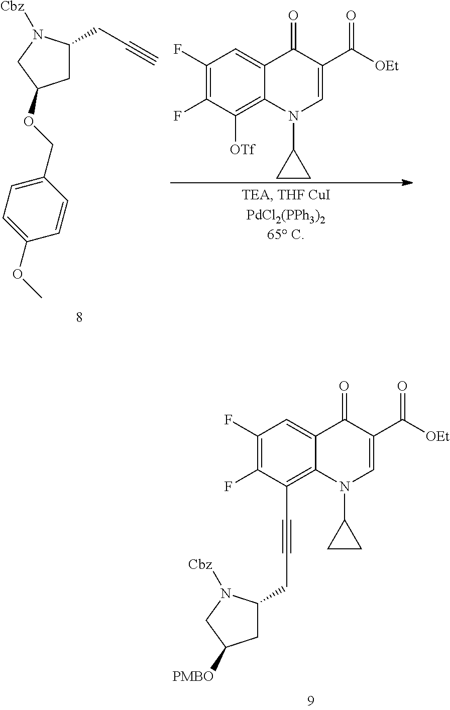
C1(F)=C(F)C(C#CCC2CC([PMBO])CN2[Cbz])=C2C(=C1)C(=O)C(C([OEt])=O)=CN2C1CC1.C1C(CC#C)N([Cbz])CC1OCC1=CC=C(OC)C=C1.C1(F)=C(F)C([OTf])=C2C(=C1)C(=O)C(C([OEt])=O)=CN2C1CC1
